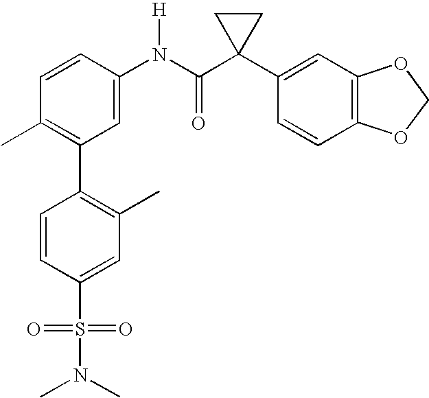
C1=CC(N(C(C2(C3=CC4=C(C=C3)OCO4)CC2)=O)[H])=CC(C2=C(C)C=C(S(=O)(=O)N(C)C)C=C2)=C1C
